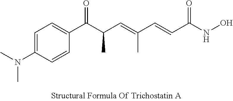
C1=C(N(C)C)C=CC(C(C(C=C(C=CC(NO)=O)C)C)=O)=C1
